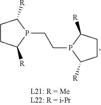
P1(CCP2C([R])CCC2[R])C([R])CCC1[R]
